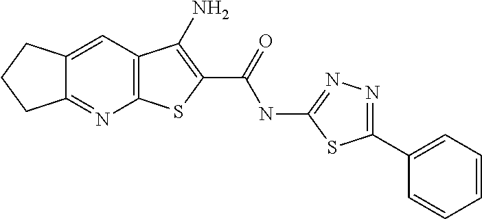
C12=C(C=C3C(=N1)CCC3)C(N)=C(C(NC1=NN=C(C3=CC=CC=C3)S1)=O)S2
